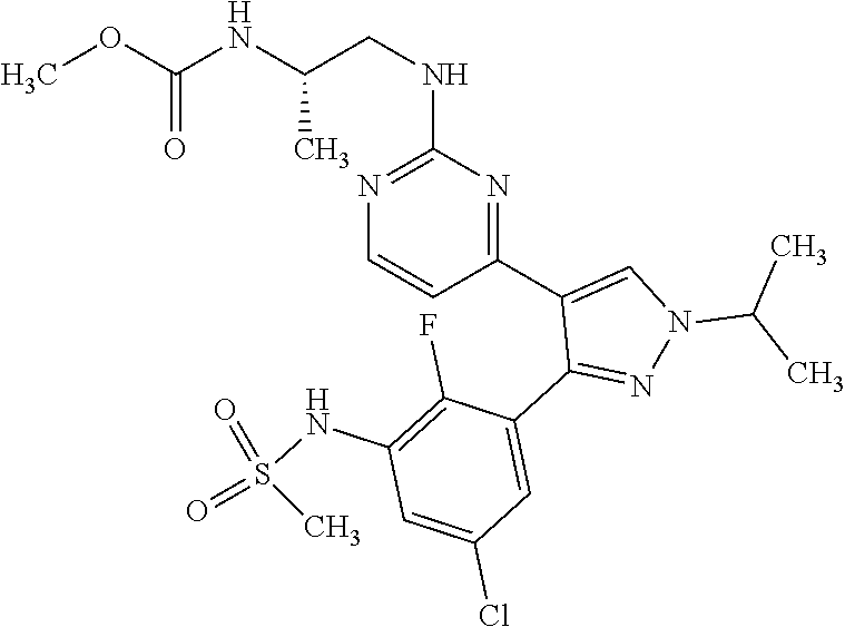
COC(NC(CNC1=NC=CC(C2=CN(C(C)C)N=C2C2=CC(Cl)=CC(NS(=O)(C)=O)=C2F)=N1)C)=O
